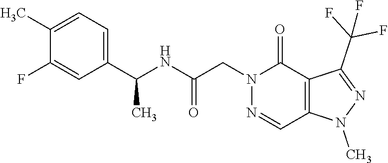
C1(C)=CC=C(C(NC(CN2N=CC3=C(C2=O)C(C(F)(F)F)=NN3C)=O)C)C=C1F
